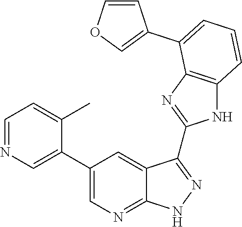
C1=COC=C1C1=CC=CC2=C1N=C(C1=NNC3=NC=C(C4=CN=CC=C4C)C=C31)N2
